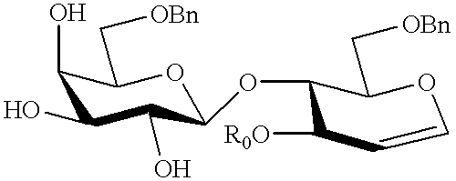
C1(O)C(O)C(O)C(OC2C(C[OBn])OC=CC2[R0O])OC1C[OBn]
